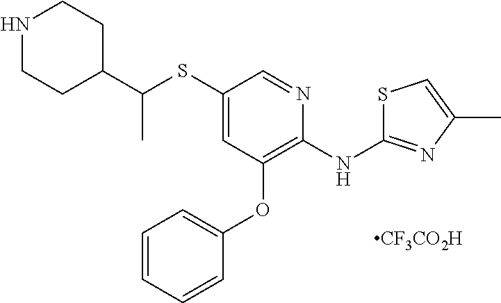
C1(SC(C2CCNCC2)C)=CC(OC2=CC=CC=C2)=C(NC2=NC(C)=CS2)N=C1.[CF3CO2H]
